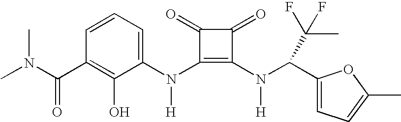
CN(C(C1=C(O)C(N(C2=C(N(C(C3=CC=C(C)O3)C(C)(F)F)[H])C(=O)C2=O)[H])=CC=C1)=O)C
